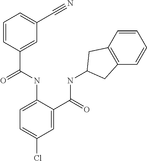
C(NC1=CC=C(Cl)C=C1C(=O)NC1CC2=C(C=CC=C2)C1)(C1=CC(C#N)=CC=C1)=O
